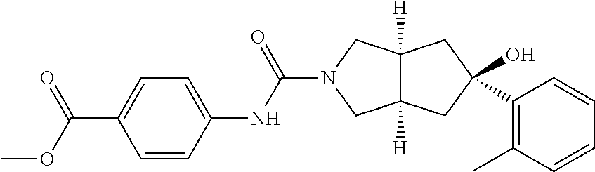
C12([H])C([H])(CN(C(NC3=CC=C(C(OC)=O)C=C3)=O)C1)CC(C1=C(C)C=CC=C1)(O)C2
